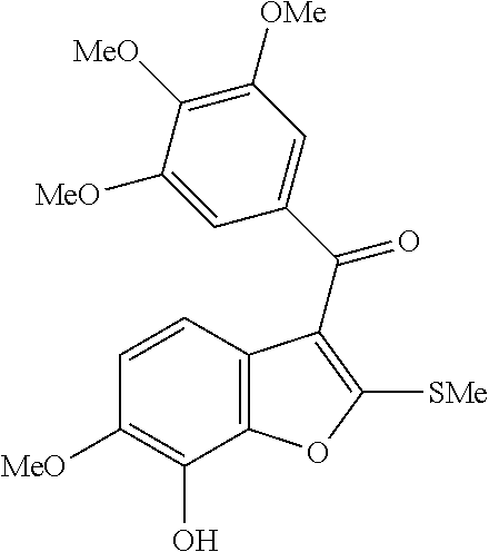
C12=C(C(O)=C([MeO])C=C1)OC([SMe])=C2C(C1=CC([OMe])=C([MeO])C([MeO])=C1)=O
